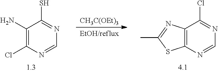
C1(N)=C(Cl)N=CN=C1S.[CH3C(OEt)3].[EtOH/reflux].C12=C(N=CN=C1Cl)SC(C)=N2
